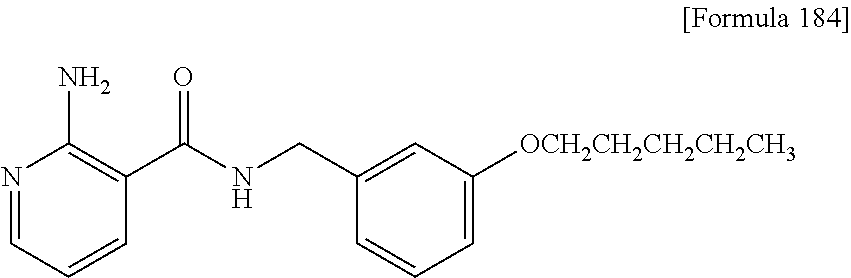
N1=CC=CC(C(NCC2=CC([OCH2CH2CH2CH2CH3])=CC=C2)=O)=C1N
